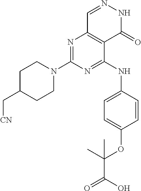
N1=C(N2CCC(C[CN])CC2)N=C(NC2=CC=C(OC(C(O)=O)(C)C)C=C2)C2=C1C=NNC2=O
